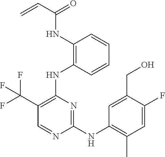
N(C1=C(NC2=C(C(F)(F)F)C=NC(NC3=C(C)C=C(F)C(CO)=C3)=N2)C=CC=C1)C(C=C)=O
